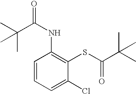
C1=CC=C(Cl)C(SC(C(C)(C)C)=O)=C1NC(C(C)(C)C)=O
